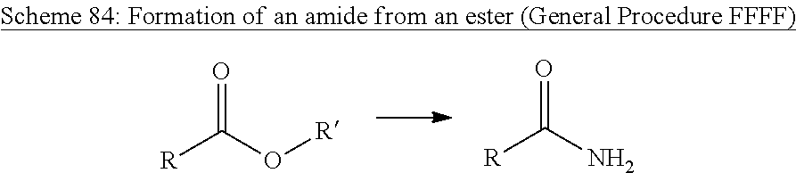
[R]C(O[R])=O.[R]C(N)=O
